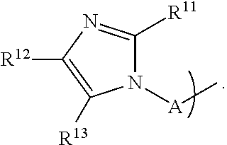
N1([A]C)C([R11])=NC([R12])=C1[R13]
